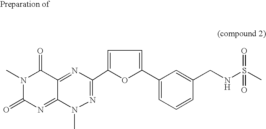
CN1C(=O)N=C2C(=NC(C3=CC=C(C4=CC=CC(CNS(C)(=O)=O)=C4)O3)=NN2C)C1=O
